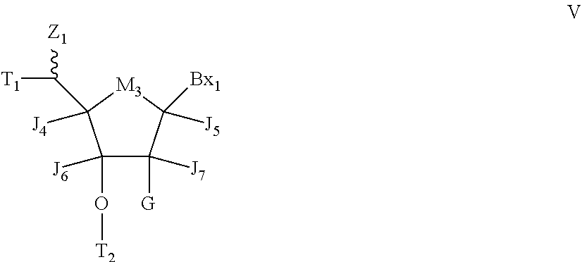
[J6]C1(O[T2])C([J4])(C([T1])[Z1])[M3]C([Bx1])([J5])C1([J7])[G]
